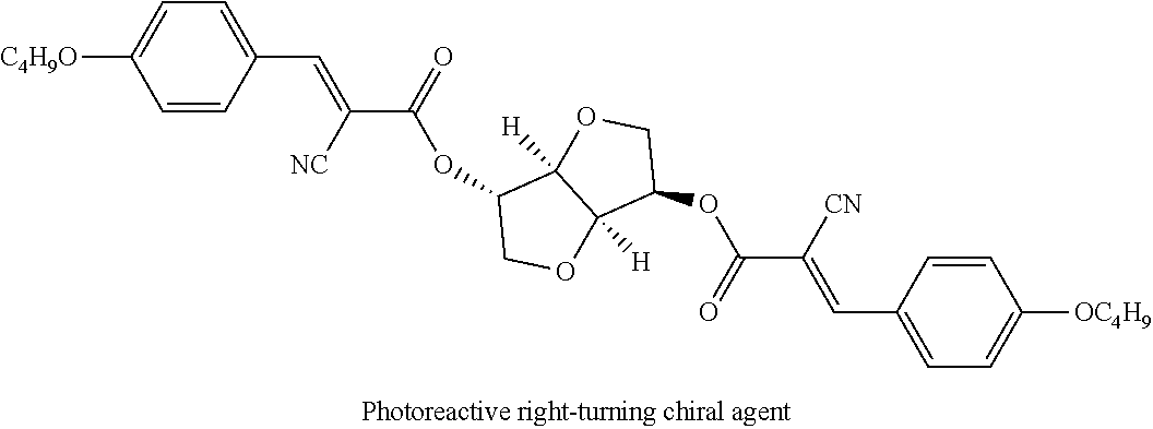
C1=CC(C=C([NC])C(=O)OC2COC3([H])C2([H])OCC3OC(C([CN])=CC2=CC=C([OC4H9])C=C2)=O)=CC=C1[C4H9O]
